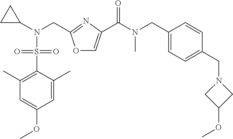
O1C=C(C(N(C)CC2=CC=C(CN3CC(OC)C3)C=C2)=O)N=C1CN(C1CC1)S(C1=C(C)C=C(OC)C=C1C)(=O)=O
